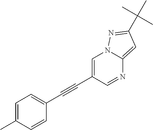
C1=C(C)C=CC(C#CC2=CN3C(=CC(C(C)(C)C)=N3)N=C2)=C1
